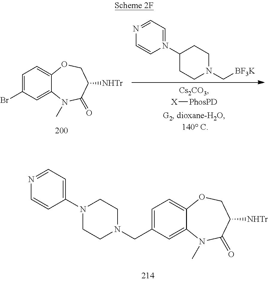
C1(Br)=CC=C2OCC([NHTr])C(=O)N(C)C2=C1.[X][PhosPD].C1CN(C[BF3K])CCC1N1=CC=NC=C1.C1(CN2CCN(C3=CC=NC=C3)CC2)=CC=C2OCC([NHTr])C(=O)N(C)C2=C1
